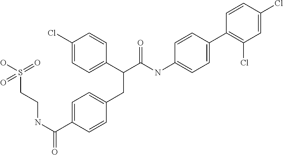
C1(Cl)=CC=C(C(C(NC2=CC=C(C3=C(Cl)C=C(Cl)C=C3)C=C2)=O)CC2=CC=C(C(NCCS(O)(=O)=O)=O)C=C2)C=C1
